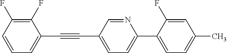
C1(F)=C(F)C=CC=C1C#CC1=CC=C(C2=CC=C(C)C=C2F)N=C1
